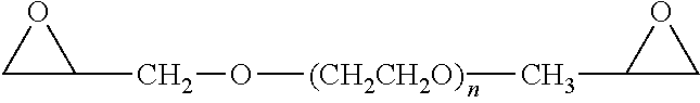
C1C(CO[(CH2CH2O)]CC2CO2)O1
